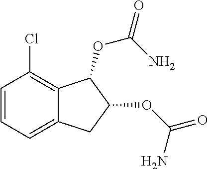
C1=CC=C2C(=C1Cl)C(OC(=O)N)C(OC(=O)N)C2
